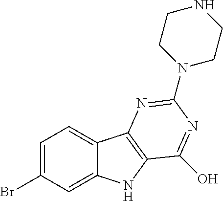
C1(Br)=CC=C2C(=C1)NC1=C2N=C(N2CCNCC2)N=C1O
